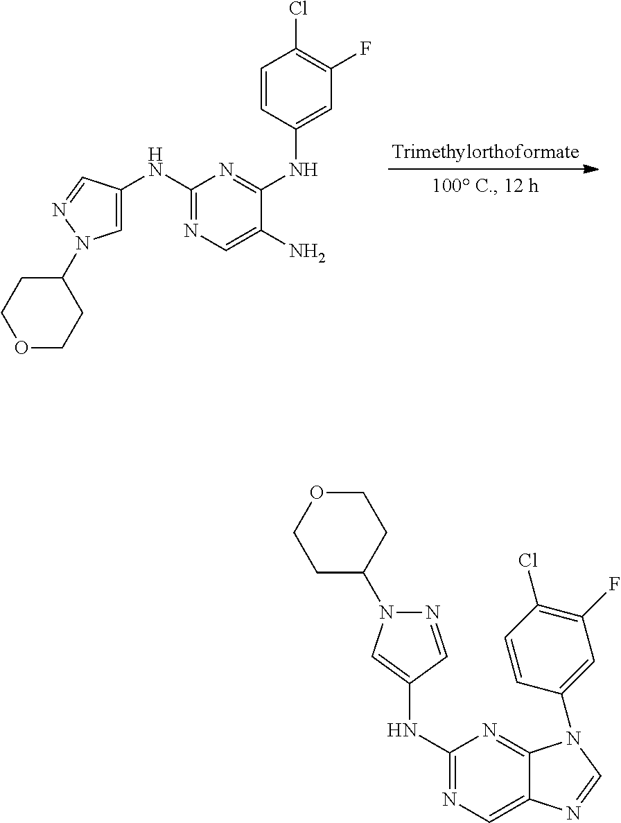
C1(NC2=CN(C3CCOCC3)N=C2)=NC=C(N)C(NC2=CC(F)=C(Cl)C=C2)=N1.N1=C(NC2=CN(C3CCOCC3)N=C2)N=C2C(=C1)N=CN2C1=CC(F)=C(Cl)C=C1
